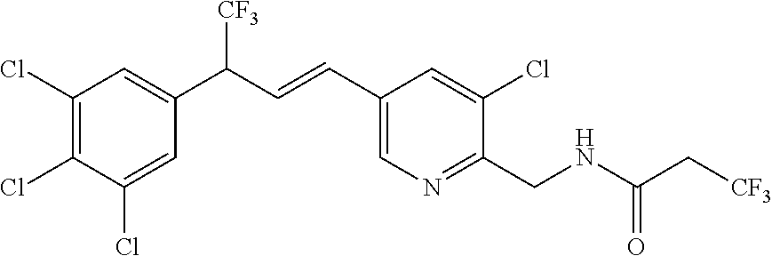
C1(Cl)=C(Cl)C(Cl)=CC(C(C=CC2=CN=C(CNC(C[CF3])=O)C(Cl)=C2)[CF3])=C1
